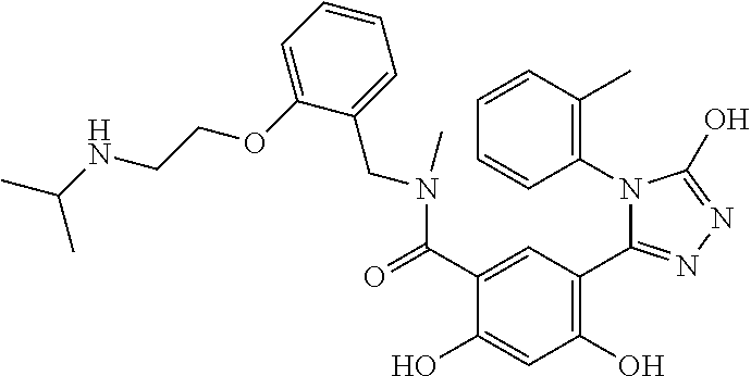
C1=CC=C(OCCNC(C)C)C(CN(C)C(C2=CC(C3=NN=C(O)N3C3=C(C)C=CC=C3)=C(O)C=C2O)=O)=C1
